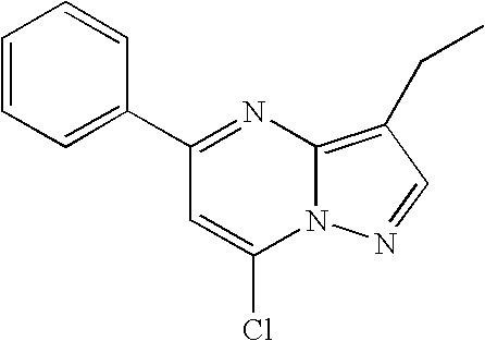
C1=CC=C(C2=NC3=C(CC)C=NN3C(Cl)=C2)C=C1
